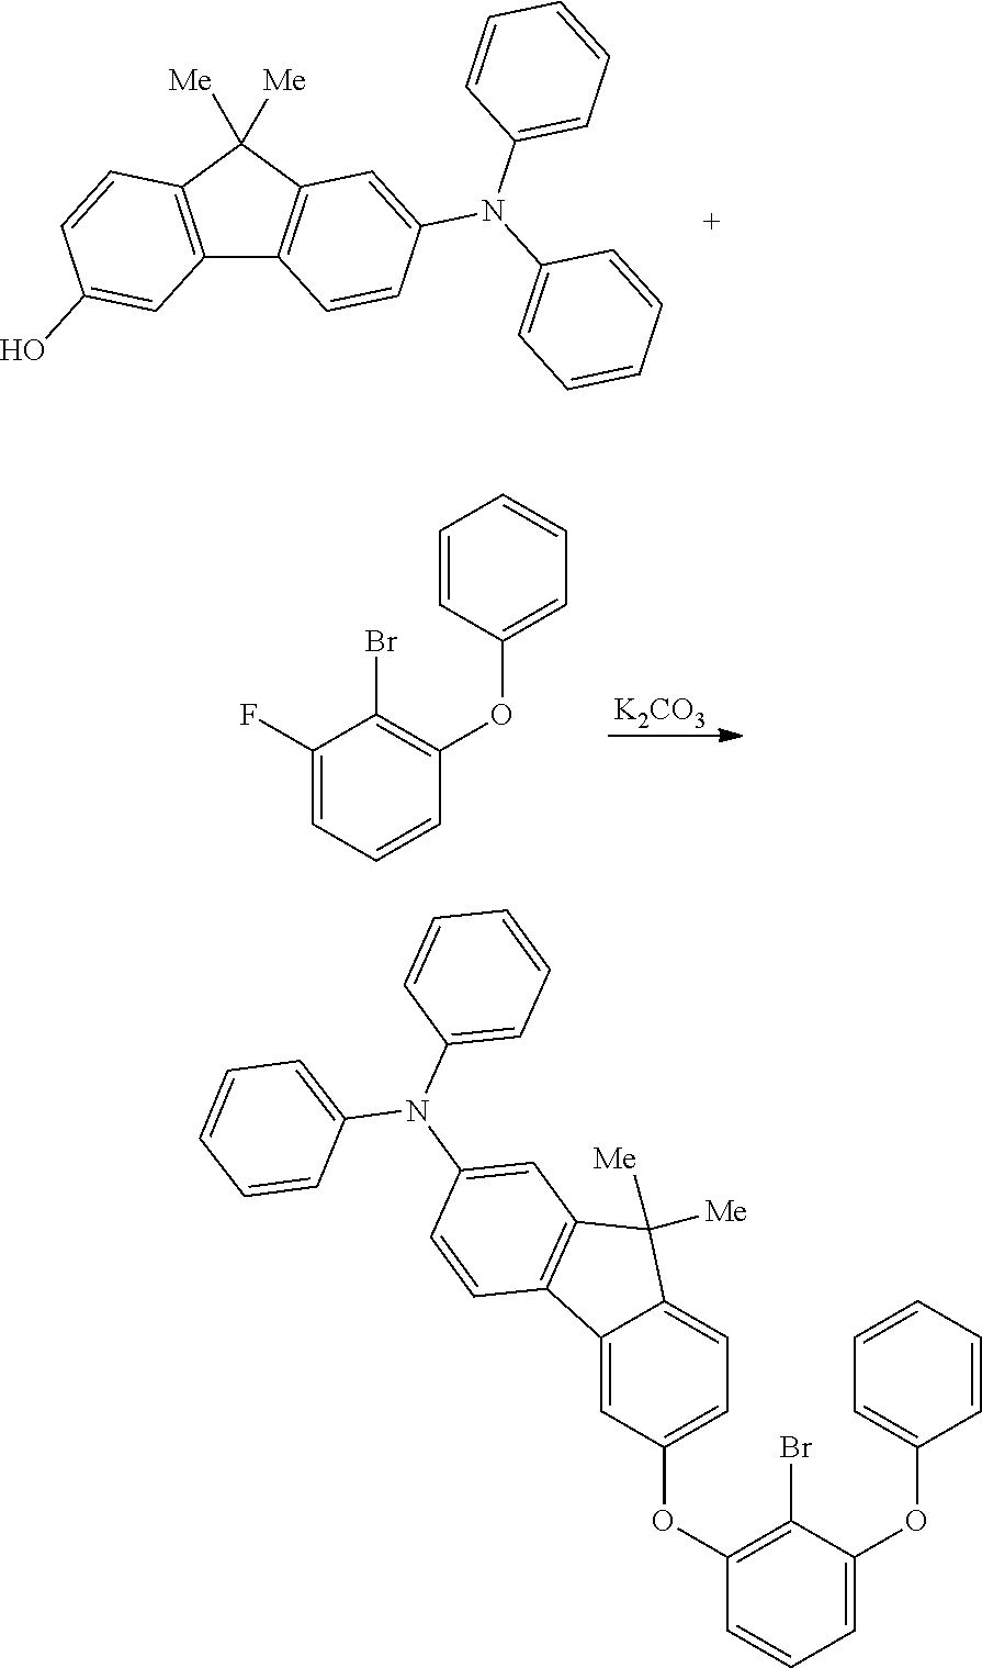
C12=C(C([Me])([Me])C3=C1C=CC(N(C1=CC=CC=C1)C1=CC=CC=C1)=C3)C=CC(O)=C2.[K2CO3].C1(F)=CC=CC(OC2=CC=CC=C2)=C1Br.C1(OC2=CC=C3C(=C2)C2=C(C3([Me])[Me])C=C(N(C3=CC=CC=C3)C3=CC=CC=C3)C=C2)=C(Br)C(OC2=CC=CC=C2)=CC=C1
